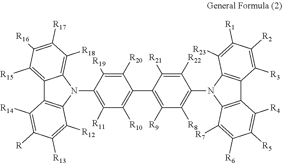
C12=C([R15])C([R16])=C([R17])C([R18])=C1N(C1=C([R11])C([R10])=C(C3=C([R9])C([R8])=C(N4C5=C(C6=C4C([R23])=C([R1])C([R2])=C6[R3])C([R4])=C([R5])C([R6])=C5[R7])C([R22])=C3[R21])C([R20])=C1[R19])C1=C2C([R14])=C([R])C([R13])=C1[R12]
